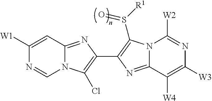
N12C(=NC(C3=C(S([R1])=O)N4C(=N3)C([W4])=C([W3])N=C4[W2])=C1Cl)C=C([W1])N=C2
